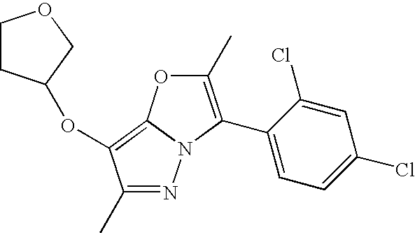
N1=C(C)C(OC2CCOC2)=C2N1C(C1=CC=C(Cl)C=C1Cl)=C(C)O2
